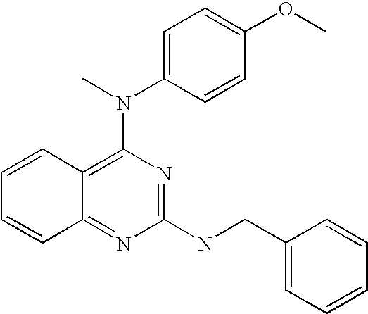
C1=CC2=C(N(C)C3=CC=C(OC)C=C3)N=C(NCC3=CC=CC=C3)N=C2C=C1
